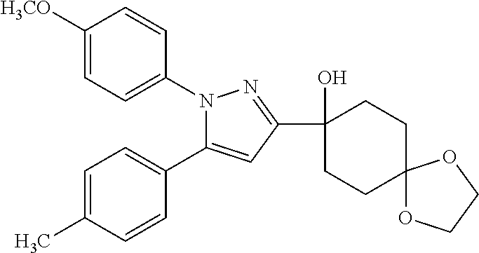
C1([H3CO])=CC=C(N2C(C3=CC=C(C)C=C3)=CC(C3(O)CCC4(CC3)OCCO4)=N2)C=C1
